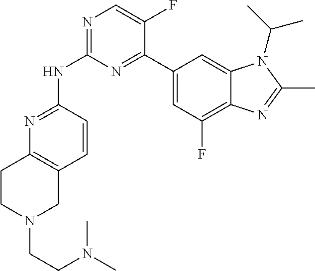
N1=C(NC2=NC=C(F)C(C3=CC(F)=C4C(=C3)N(C(C)C)C(C)=N4)=N2)C=CC2=C1CCN(CCN(C)C)C2
